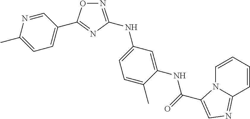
N1=CC(C2=NC(NC3=CC=C(C)C(NC(=O)C4=CN=C5N4C=CC=C5)=C3)=NO2)=CC=C1C
